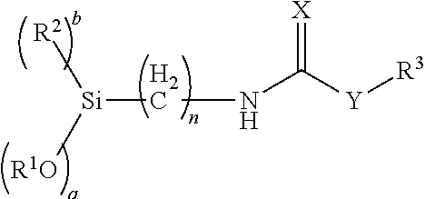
[Si](CNC([Y][R3])=[X])([R2])[R1O]
